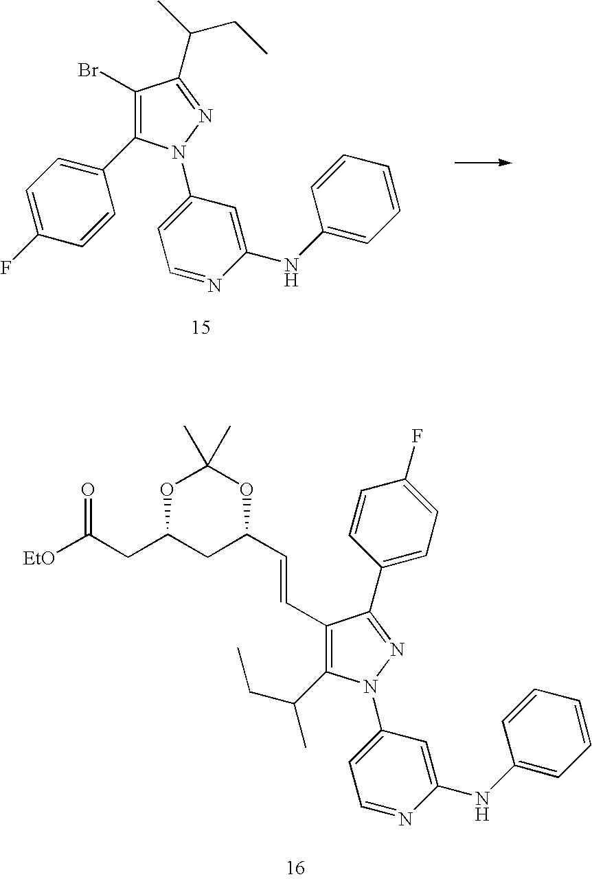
C1(C=CC2CC(CC([EtO])=O)OC(C)(C)O2)=C(C(CC)C)N(C2=CC=NC(NC3=CC=CC=C3)=C2)N=C1C1=CC=C(F)C=C1.C1(Br)=C(C2=CC=C(F)C=C2)N(C2=CC=NC(NC3=CC=CC=C3)=C2)N=C1C(CC)C
